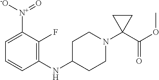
C1(NC2CCN(C3(C(OC)=O)CC3)CC2)=C(F)C([N+]([-O])=O)=CC=C1
